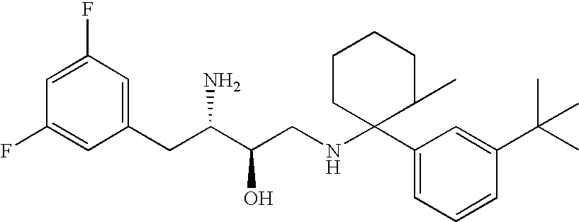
C1=C(F)C=C(CC(C(CNC2(C3=CC=CC(C(C)(C)C)=C3)C(C)CCCC2)O)N)C=C1F
